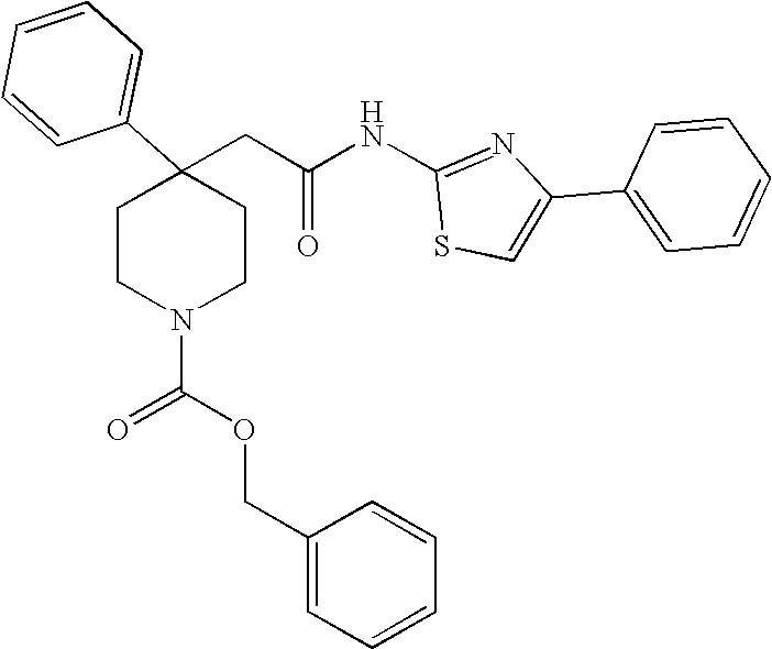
C1=CC=CC(C2(CC(NC3=NC(C4=CC=CC=C4)=CS3)=O)CCN(C(OCC3=CC=CC=C3)=O)CC2)=C1
